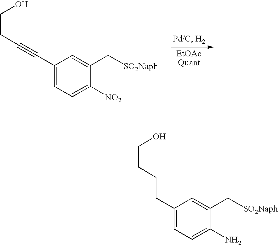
C1(C#CCCO)=CC=C([NO2])C(C[SO2Naph])=C1.C1(CCCCO)=CC=C(N)C(C[SO2Naph])=C1
